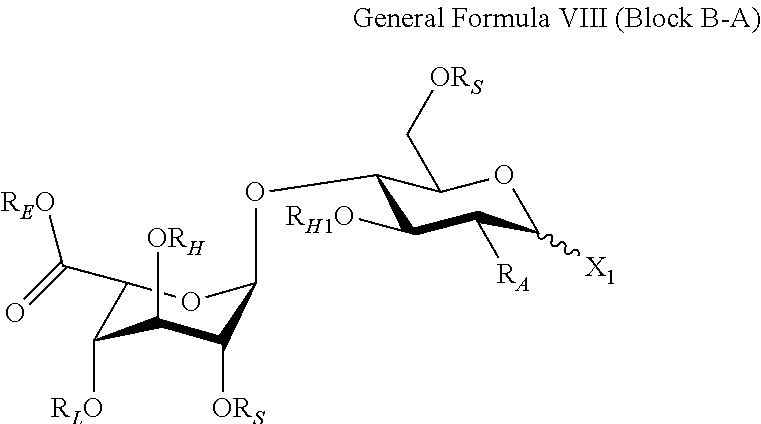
C1(C(=O)[REO])C([RLO])C([ORH])C([ORS])C(OC2C([RH1O])C([RA])C([X1])OC2C[ORS])O1
